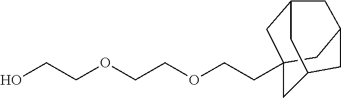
OCCOCCOCCC12CC3CC(C1)CC(C2)C3
